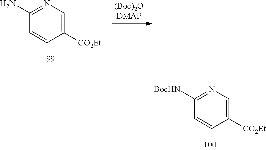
C1([CO2Et])=CN=C(N)C=C1.C1([CO2Et])=CN=C([BocHN])C=C1
